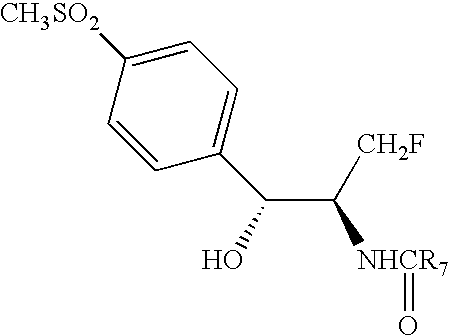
[CH2F]C(C(O)C1=CC=C([CH3SO2])C=C1)[NHCR7]=O
